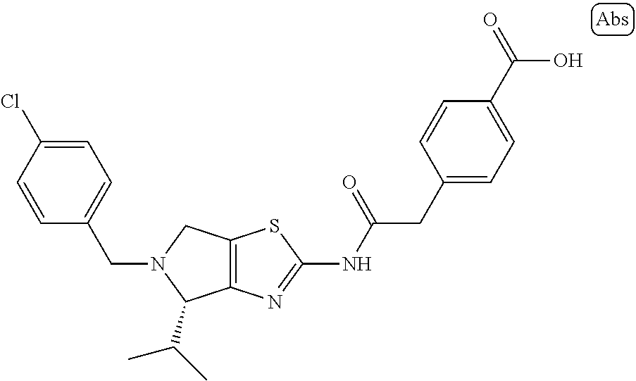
C12=C(N=C(NC(CC3=CC=C(C(O)=O)C=C3)=O)S1)C(C(C)C)N(CC1=CC=C(Cl)C=C1)C2
